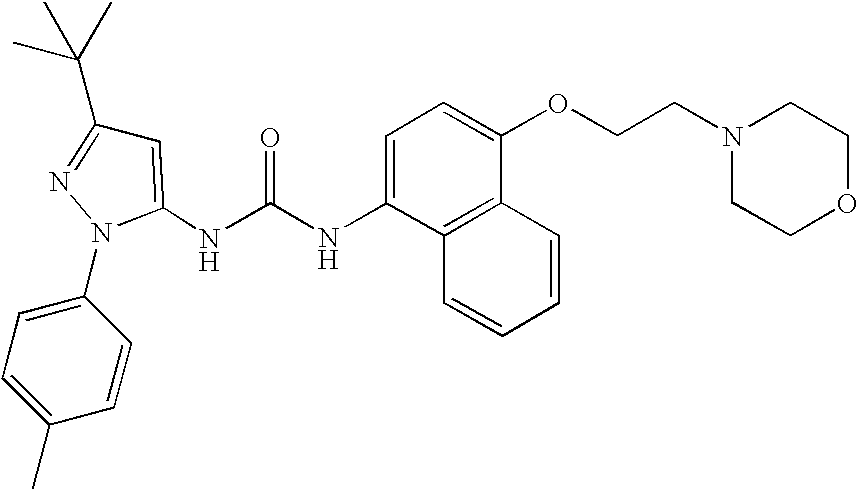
C1=C(NC(NC2=CC=C(OCCN3CCOCC3)C3=C2C=CC=C3)=O)N(C2=CC=C(C)C=C2)N=C1C(C)(C)C
